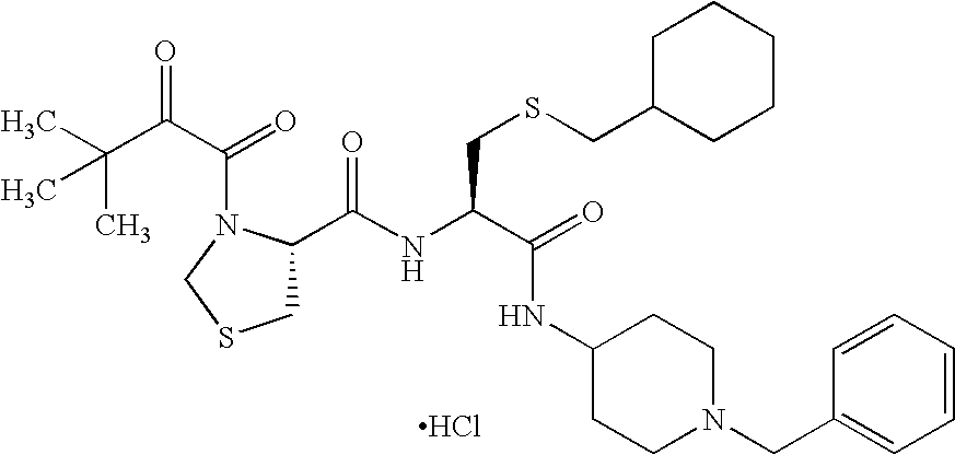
C1(C(NC(C(=O)NC2CCN(CC3=CC=CC=C3)CC2)CSCC2CCCCC2)=O)CSCN1C(C(C(C)(C)C)=O)=O.Cl
